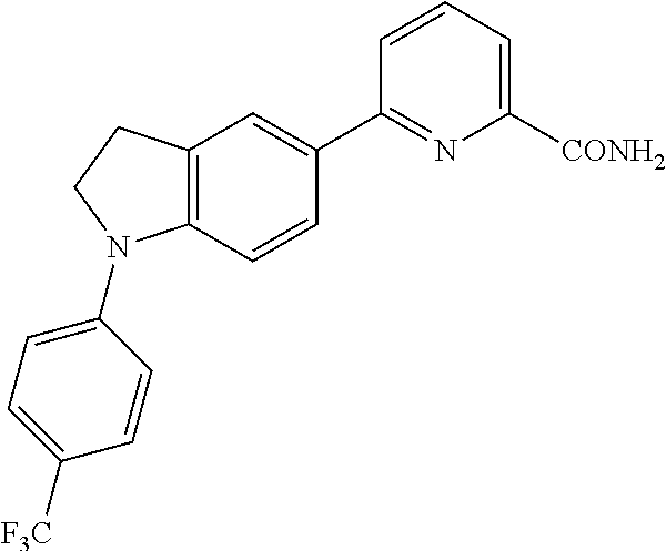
C12=C(C=CC(C3=NC([CONH2])=CC=C3)=C1)N(C1=CC=C([F3C])C=C1)CC2
